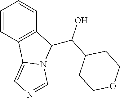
C1=CC2=C(C=C1)C(C(O)C1CCOCC1)N1C2=CN=C1
